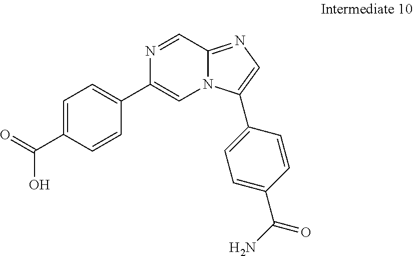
C1=C(C(=O)O)C=CC(C2=CN3C(=NC=C3C3=CC=C(C(N)=O)C=C3)C=N2)=C1
